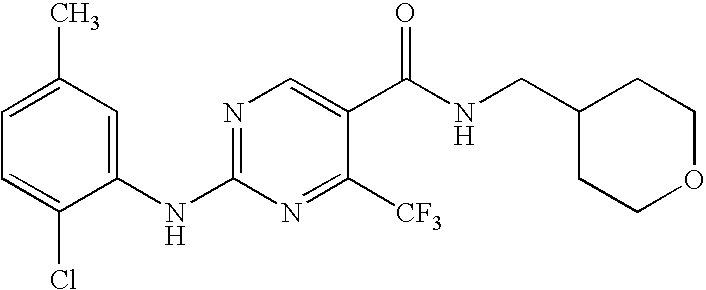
C1(NC2=NC=C(C(NCC3CCOCC3)=O)C([CF3])=N2)=CC(C)=CC=C1Cl
